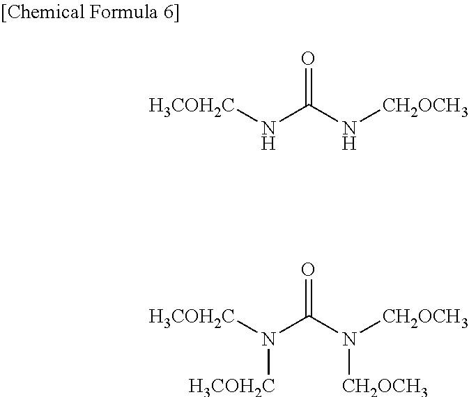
[H3COH2C]NC(N[CH2OCH3])=O.[H3COH2C]N(C(N([CH2OCH3])[CH2OCH3])=O)[H3COH2C]
